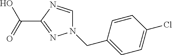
N1(CC2=CC=C(Cl)C=C2)C=NC(C(=O)O)=N1
